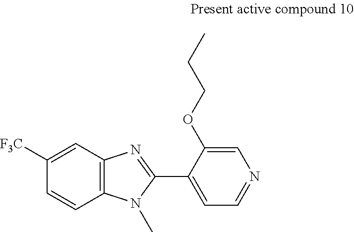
C1=C([F3C])C=CC2=C1N=C(C1=CC=NC=C1OCCC)N2C
